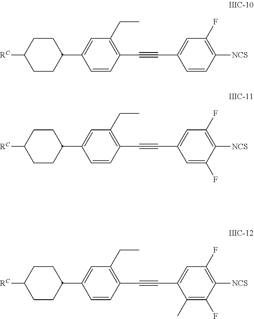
C1=CC(C#CC2=CC(F)=C([NCS])C=C2)=C(CC)C=C1C1CCC([RC])CC1.C1=CC(C#CC2=CC(F)=C([NCS])C(F)=C2)=C(CC)C=C1C1CCC([RC])CC1.C1=CC(C#CC2=CC(F)=C([NCS])C(F)=C2C)=C(CC)C=C1C1CCC([RC])CC1
